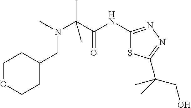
C(N(CC1CCOCC1)C)(C(=O)NC1=NN=C(C(CO)(C)C)S1)(C)C
